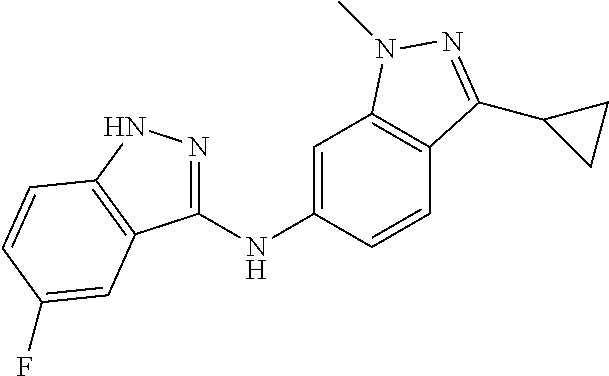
C1(NC2=CC3=C(C=C2)C(C2CC2)=NN3C)=NNC2=C1C=C(F)C=C2
